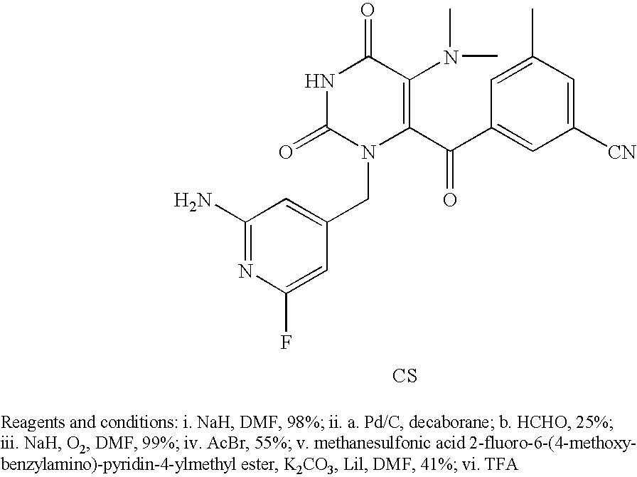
N1C(=O)N(CC2=CC(N)=NC(F)=C2)C(C(C2=CC([CN])=CC(C)=C2)=O)=C(N(C)C)C1=O.[CS]
